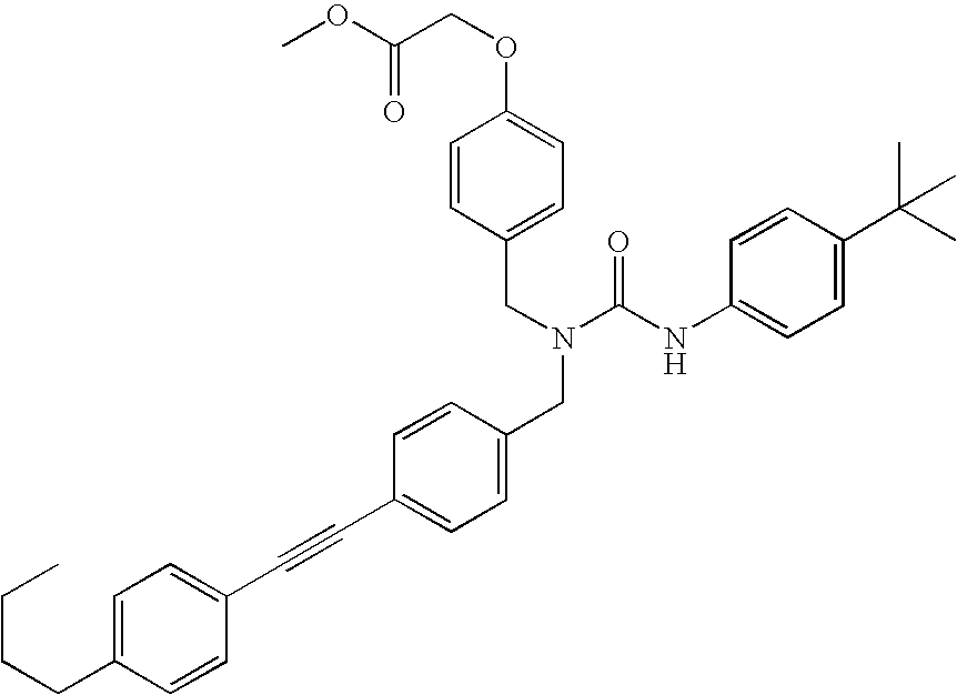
COC(=O)COC1=CC=C(CN(CC2=CC=C(C#CC3=CC=C(CCCC)C=C3)C=C2)C(NC2=CC=C(C(C)(C)C)C=C2)=O)C=C1
